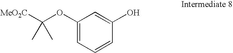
[MeO2C]C(OC1=CC=CC(O)=C1)(C)C
